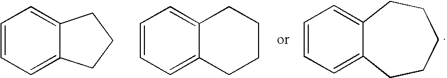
C1=CC=C2C(=C1)CCC2.C1=CC=C2C(=C1)CCCC2.C12=CC=CC=C1CCCCC2
